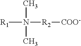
[R1]N(C)(C)[R2][COO-]
